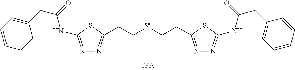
N1=C(NC(CC2=CC=CC=C2)=O)SC(CCNCCC2=NN=C(NC(CC3=CC=CC=C3)=O)S2)=N1
